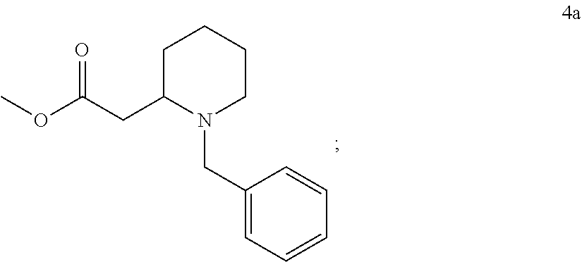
C1C(CC(OC)=O)N(CC2=CC=CC=C2)CCC1
